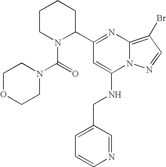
C1=CN=CC(CNC2=CC(C3CCCCN3C(=O)N3CCOCC3)=NC3=C(Br)C=NN23)=C1
